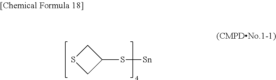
S1CC(S[Sn])C1
